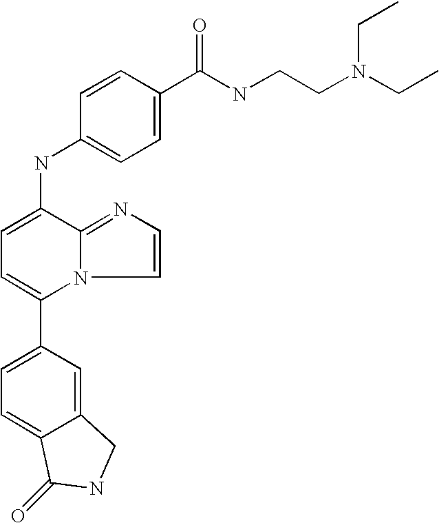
C1(C2=CC=C3C(=C2)CNC3=O)=CC=C(NC2=CC=C(C(NCCN(CC)CC)=O)C=C2)C2=NC=CN12
